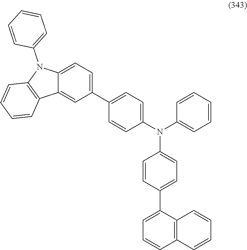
C1(C2=CC=C(N(C3=CC=CC=C3)C3=CC=C(C4=CC=CC5=C4C=CC=C5)C=C3)C=C2)=CC=C2C(=C1)C1=C(N2C2=CC=CC=C2)C=CC=C1
